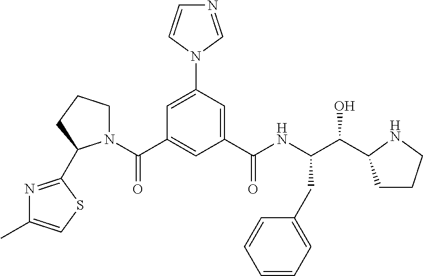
C1(C(NC(C(O)C2CCCN2)CC2=CC=CC=C2)=O)=CC(N2C=NC=C2)=CC(C(N2CCCC2C2=NC(C)=CS2)=O)=C1
